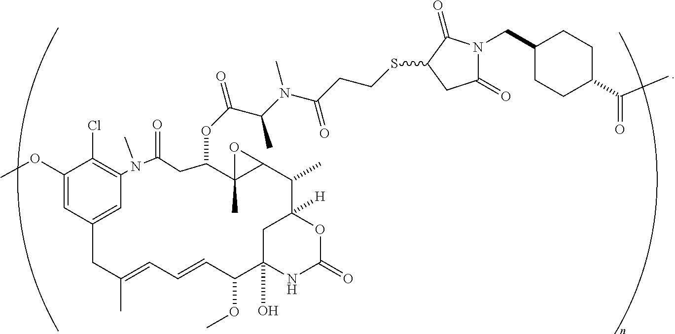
C1(OC)=CC2=CC(=C1Cl)N(C)C(=O)CC(OC(=O)C(N(C(CCSC1CC(=O)N(CC3CCC(C(C)=O)CC3)C1=O)=O)C)C)C1(C)C(C(C)C3([H])OC(=O)NC(O)(C(OC)C=CC=C(C)C2)C3)O1
